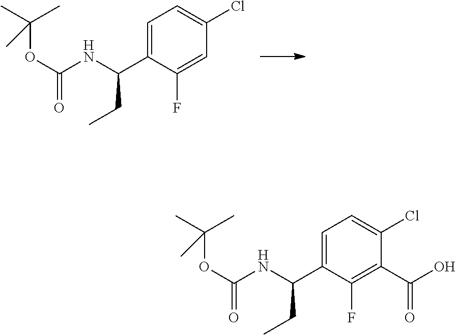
C1=C(C(NC(OC(C)(C)C)=O)CC)C(F)=CC(Cl)=C1.C1=C(C(NC(OC(C)(C)C)=O)CC)C(F)=C(C(O)=O)C(Cl)=C1
